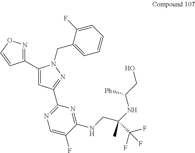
C1(C2=CC(C3=NC=C(F)C(NCC(NC(CO)[Ph])(C)C(F)(F)F)=N3)=NN2CC2=CC=CC=C2F)=NOC=C1
